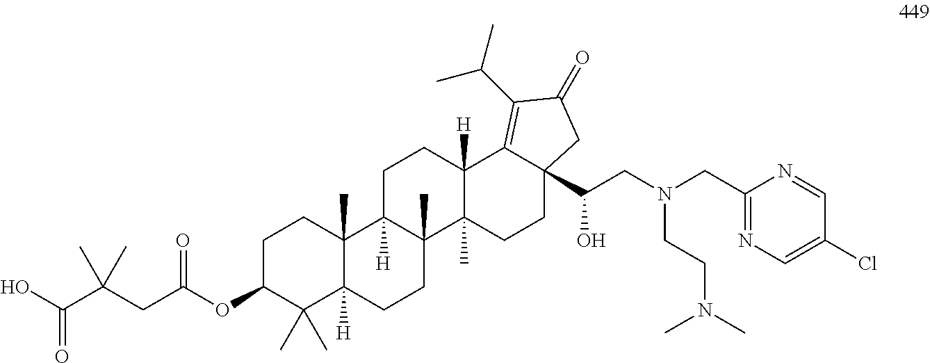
C1C(OC(CC(C(O)=O)(C)C)=O)C(C)(C)C2([H])C(C)(C1)C1([H])C(C)(CC2)C2(C)C([H])(CC1)C1=C(C(C)C)C(=O)CC1(C(O)CN(CC1=NC=C(Cl)C=N1)CCN(C)C)CC2
